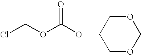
ClCOC(OC1COCOC1)=O
